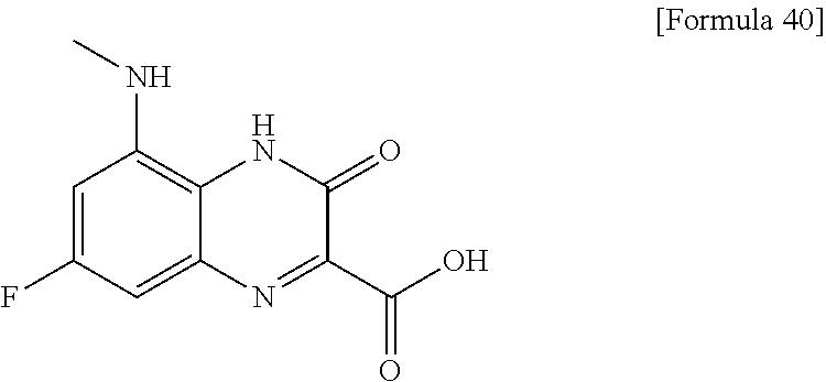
N(C1=C2C(=CC(F)=C1)N=C(C(O)=O)C(=O)N2)C
